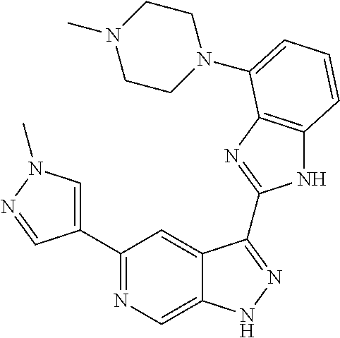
C1(C2=NC=C3C(=C2)C(C2=NC4=C(N2)C=CC=C4N2CCN(C)CC2)=NN3)=CN(C)N=C1
